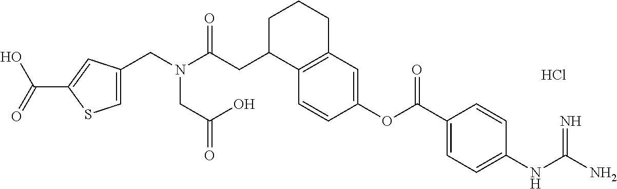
C12=C(C=C(OC(C3=CC=C(NC(N)=N)C=C3)=O)C=C1)CCCC2CC(N(CC1=CSC(C(=O)O)=C1)CC(O)=O)=O.Cl
